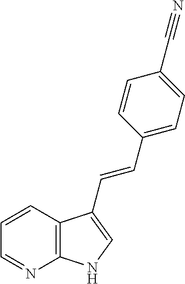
C12=C(C=CC=N1)C(C=CC1=CC=C(C#N)C=C1)=CN2
